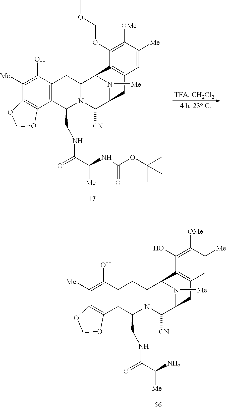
C12=C(C(O)=C([Me])C3=C1OCO3)CC1N(C2CNC(C(N)[Me])=O)C([CN])C2N([Me])C1C1=C(C2)C=C([Me])C([OMe])=C1O.C12=C(C(O)=C([Me])C3=C1OCO3)CC1N(C2CNC(C(NC(OC(C)(C)C)=O)[Me])=O)C([CN])C2N([Me])C1C1=C(C2)C=C([Me])C([OMe])=C1OCOC
